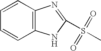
C1=CC2=C(C=C1)NC(S(=O)(=O)C)=N2
